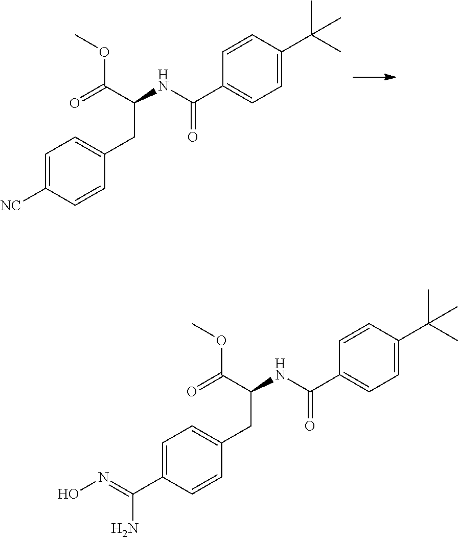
C1=C([NC])C=CC(CC(C(OC)=O)NC(=O)C2=CC=C(C(C)(C)C)C=C2)=C1.C1=C(C(=NO)N)C=CC(CC(C(OC)=O)NC(=O)C2=CC=C(C(C)(C)C)C=C2)=C1
